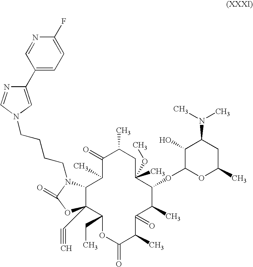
C12C(C#C)(C(CC)OC(=O)C(C)C(=O)C(C)C(OC3OC(C)CC(N(C)C)C3O)C(C)(OC)CC(C)C(=O)C1C)OC(=O)N2CCCCN1C=C(C2=CC=C(F)N=C2)N=C1
